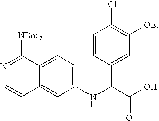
C1=CC2=CC(NC(C(O)=O)C3=CC([OEt])=C(Cl)C=C3)=CC=C2C([NBoc2])=N1
